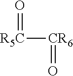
[R5C]([CR6]=O)=O
